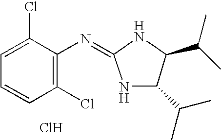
C1=C(Cl)C(N=C2NC(C(C)C)C(C(C)C)N2)=C(Cl)C=C1.Cl
